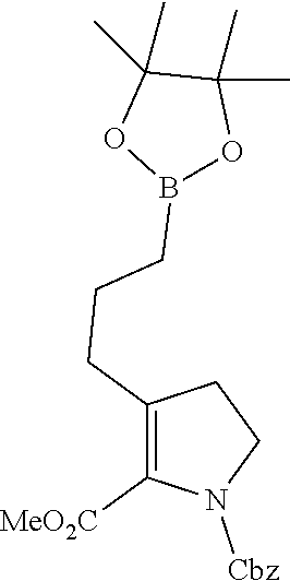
C1(CCCB2OC(C)(C)C(C)(C)O2)=C([MeO2C])N([Cbz])CC1
